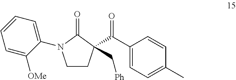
C1CC(C(C2=CC=C(C)C=C2)=O)(C[Ph])C(=O)N1C1=CC=CC=C1[OMe]
